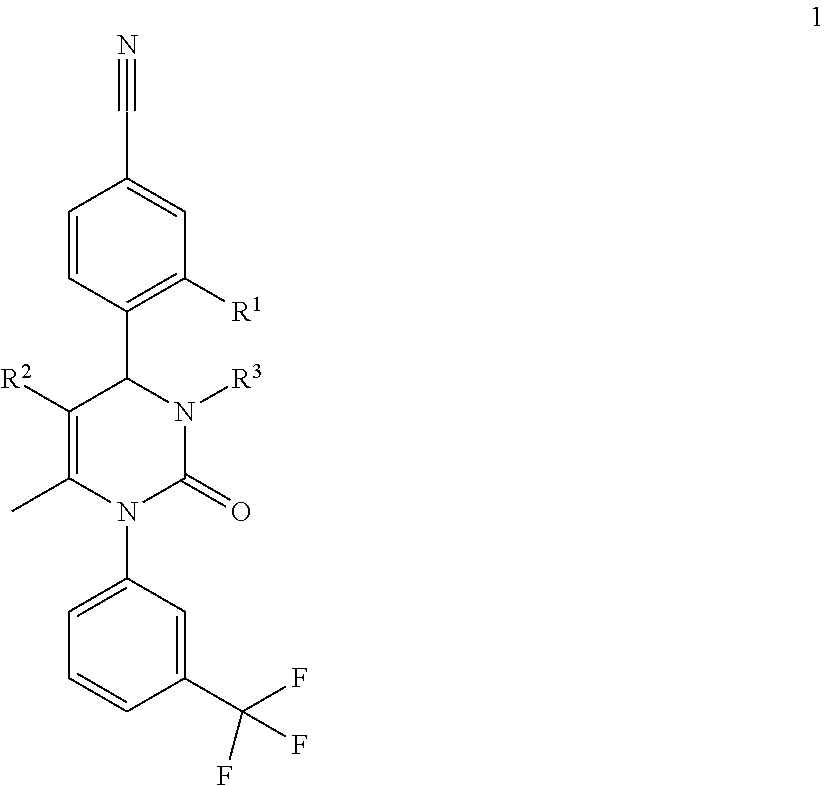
N#CC1=CC([R1])=C(C2N([R3])C(=O)N(C3=CC=CC(C(F)(F)F)=C3)C(C)=C2[R2])C=C1
